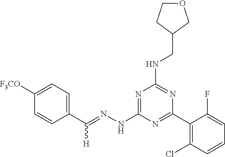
C1(C(=NNC2=NC(NCC3COCC3)=NC(C3=C(Cl)C=CC=C3F)=N2)[H])=CC=C([F3CO])C=C1
